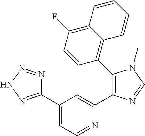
C1(C2=NNN=N2)=CC=NC(C2=C(C3=C4C(=C(F)C=C3)C=CC=C4)N(C)C=N2)=C1
